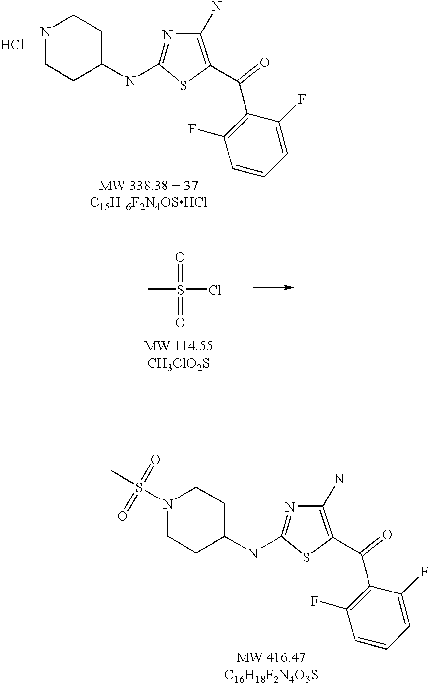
C1(NC2=NC(N)=C(C(C3=C(F)C=CC=C3F)=O)S2)CCN(S(C)(=O)=O)CC1.C1(NC2=NC(N)=C(C(C3=C(F)C=CC=C3F)=O)S2)CCNCC1.Cl.CS(Cl)(=O)=O
